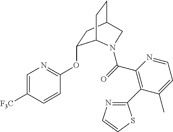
C1=C([F3C])C=CC(OC2CC3CCC2N(C(=O)C2=C(C4=NC=CS4)C(C)=CC=N2)C3)=N1
